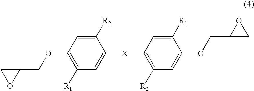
C1([R1])=C(OCC2CO2)C=C([R2])C([X]C2=C([R2])C=C(OCC3CO3)C([R1])=C2)=C1
